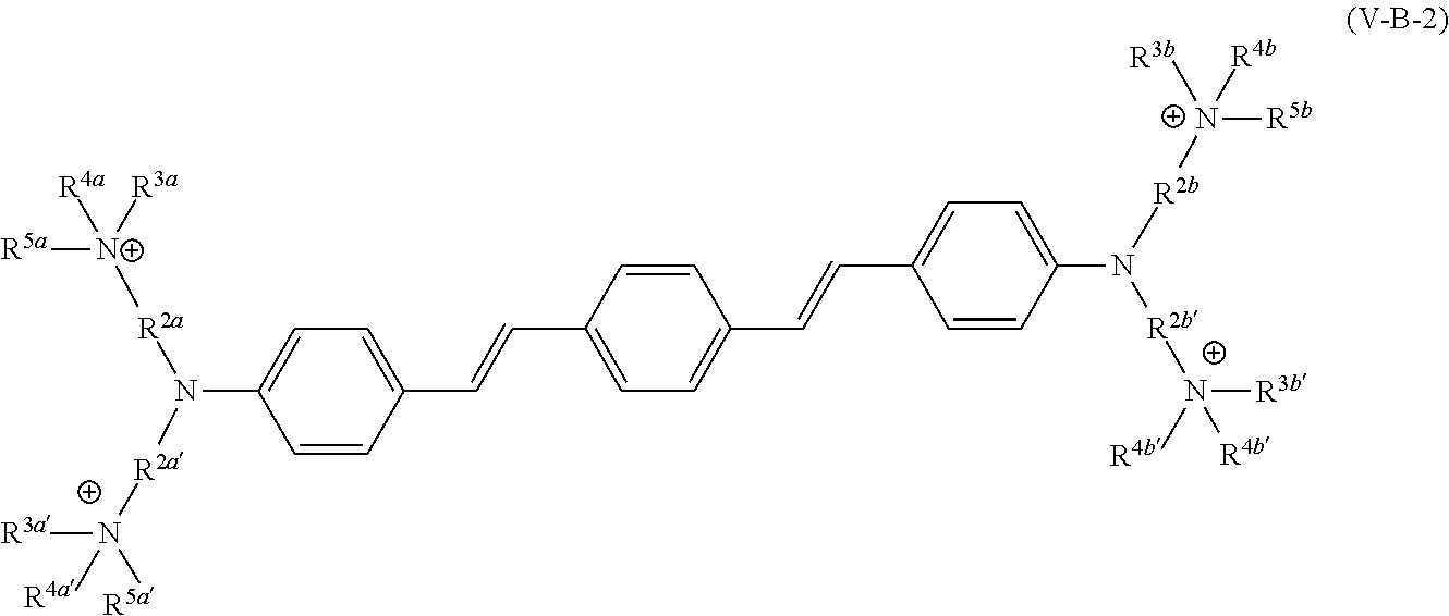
C1=CC(C=CC2=CC=C(C=CC3=CC=C(N([R2b][N+]([R5b])([R3b])[R4b])[R2b]N([R4b])([R3b])[R4b])C=C3)C=C2)=CC=C1N([R2a][N+]([R5a])([R3a])[R4a])[R2a][N+]([R5a])([R3a])[R4a]
